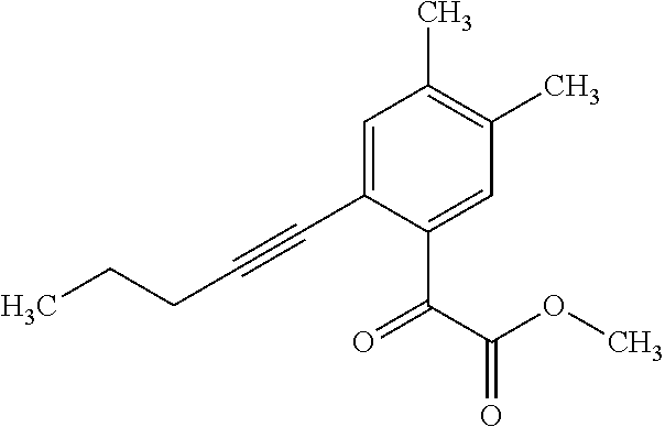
C1=C(C#CCCC)C(C(C(OC)=O)=O)=CC(C)=C1C
